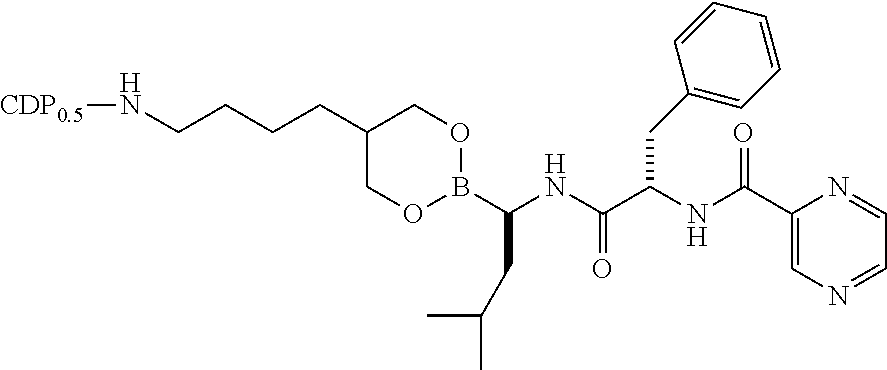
[CDP0.5]NCCCCC1COB(C(CC(C)C)NC(C(NC(C2=CN=CC=N2)=O)CC2=CC=CC=C2)=O)OC1
